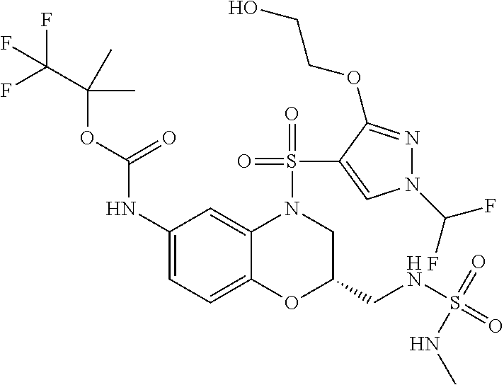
C1(NC(OC(C(F)(F)F)(C)C)=O)=CC=C2C(=C1)N(S(=O)(C1=CN(C(F)F)N=C1OCCO)=O)CC(CNS(=O)(=O)NC)O2
